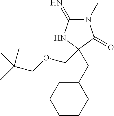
N1(C)C(=N)NC(CC2CCCCC2)(COCC(C)(C)C)C1=O
